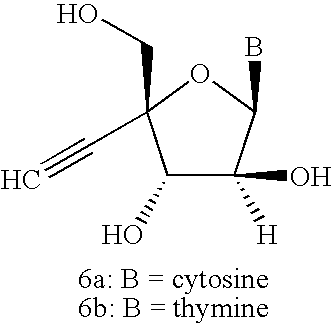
C1(O)C([H])(O)C(B)OC1(CO)C#C
